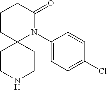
C1CNCCC12CCCC(=O)N2C1=CC=C(Cl)C=C1
